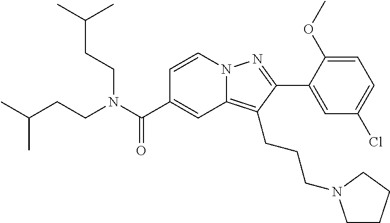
C1=CN2C(=C(CCCN3CCCC3)C(C3=CC(Cl)=CC=C3OC)=N2)C=C1C(N(CCC(C)C)CCC(C)C)=O
